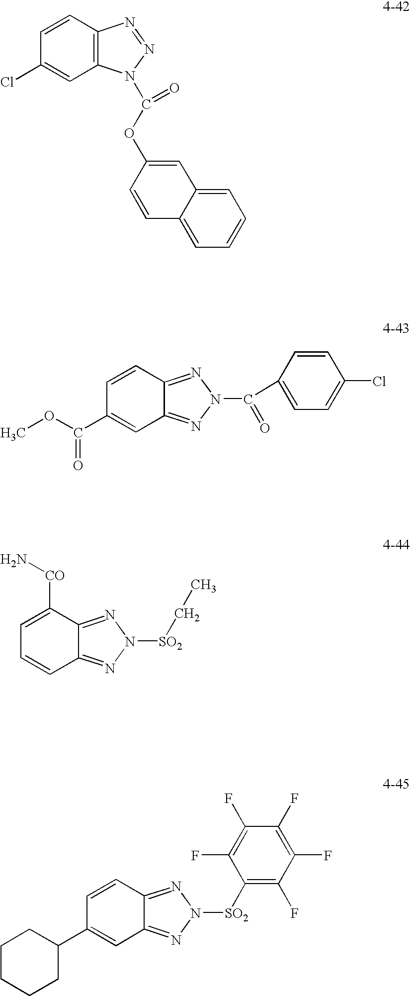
C12=NN([SO2]CC)N=C1C([CO]N)=CC=C2.C12=C(C=CC(Cl)=C1)N=NN2C(OC1=CC2=CC=CC=C2C=C1)=O.C12=NN(C(C3=CC=C(Cl)C=C3)=O)N=C1C=CC(C(OC)=O)=C2.C12=NN([SO2]C3=C(F)C(F)=C(F)C(F)=C3F)N=C1C=CC(C1CCCCC1)=C2
